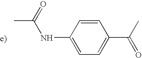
CC(=O)NC1=CC=C(C(C)=O)C=C1
